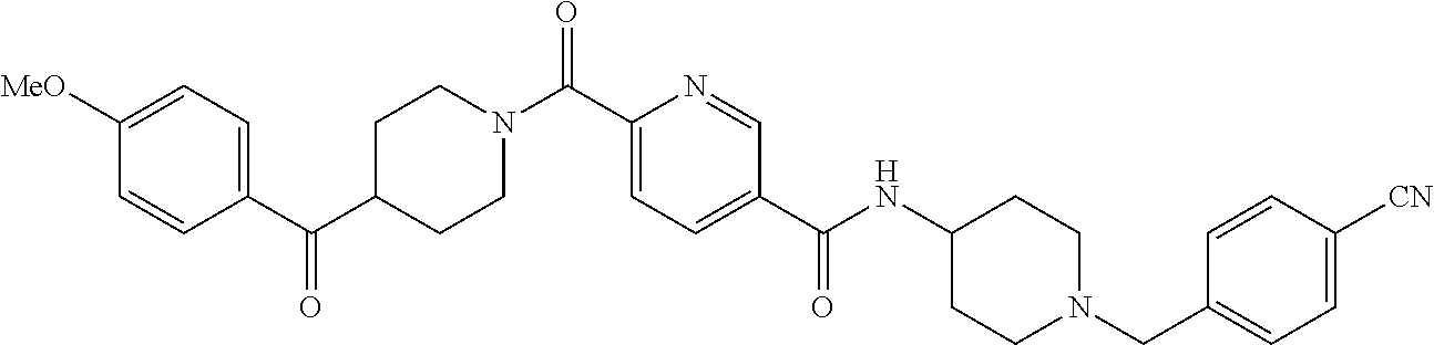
C(C1=CC=C(C(NC2CCN(CC3=CC=C([CN])C=C3)CC2)=O)C=N1)(=O)N1CCC(C(C2=CC=C([MeO])C=C2)=O)CC1
